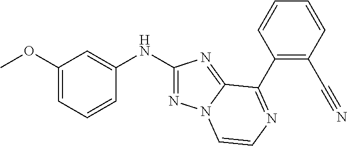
C1(OC)=CC=CC(NC2=NN3C(=N2)C(C2=C(C#N)C=CC=C2)=NC=C3)=C1
